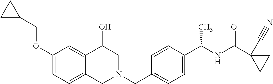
C1(OCC2CC2)=CC=C2C(=C1)C(O)CN(CC1=CC=C(C(NC(=O)C3(C#N)CC3)C)C=C1)C2
